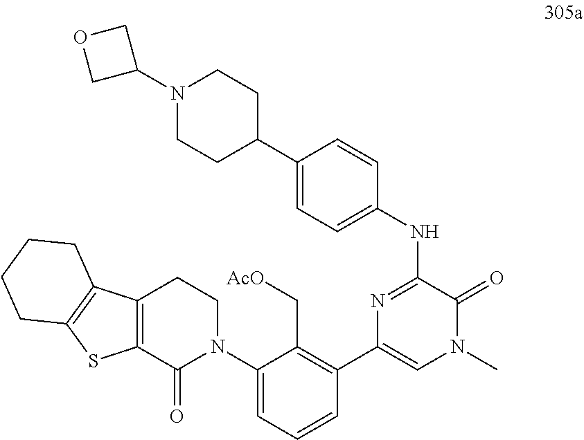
C12=C(C(=O)N(C3=CC=CC(C4=CN(C)C(=O)C(NC5=CC=C(C6CCN(C7COC7)CC6)C=C5)=N4)=C3C[AcO])CC1)SC1=C2CCCC1
